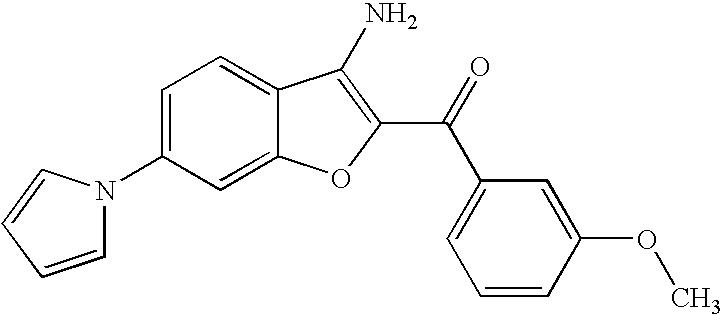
C1(N2C=CC=C2)=CC=C2C(=C1)OC(C(C1=CC=CC(OC)=C1)=O)=C2N
